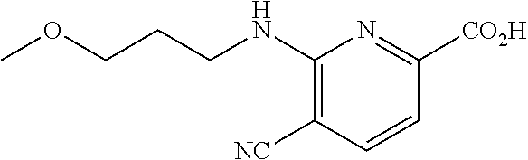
N(C1=C([NC])C=CC([CO2H])=N1)CCCOC
